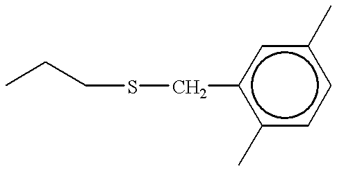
CCCSCc1c(C)ccc(C)c1
